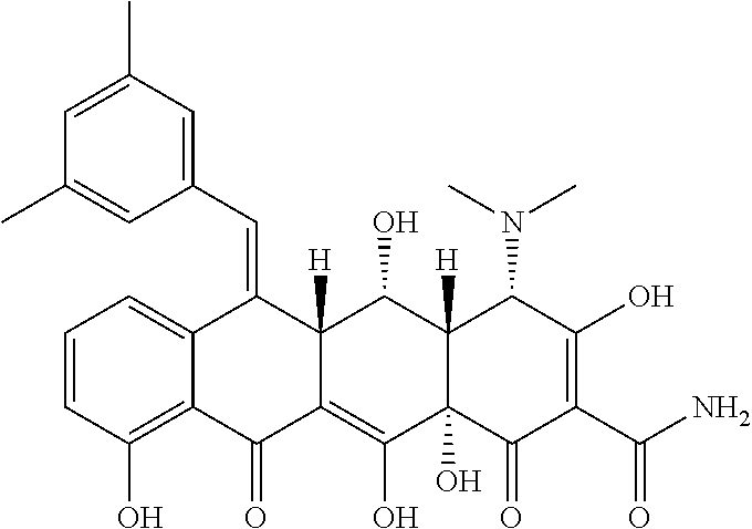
C1=CC(O)=C2C(=C1)C(=CC1=CC(C)=CC(C)=C1)C1([H])C(=C(O)C3(O)C([H])(C1O)C(N(C)C)C(O)=C(C(N)=O)C3=O)C2=O
